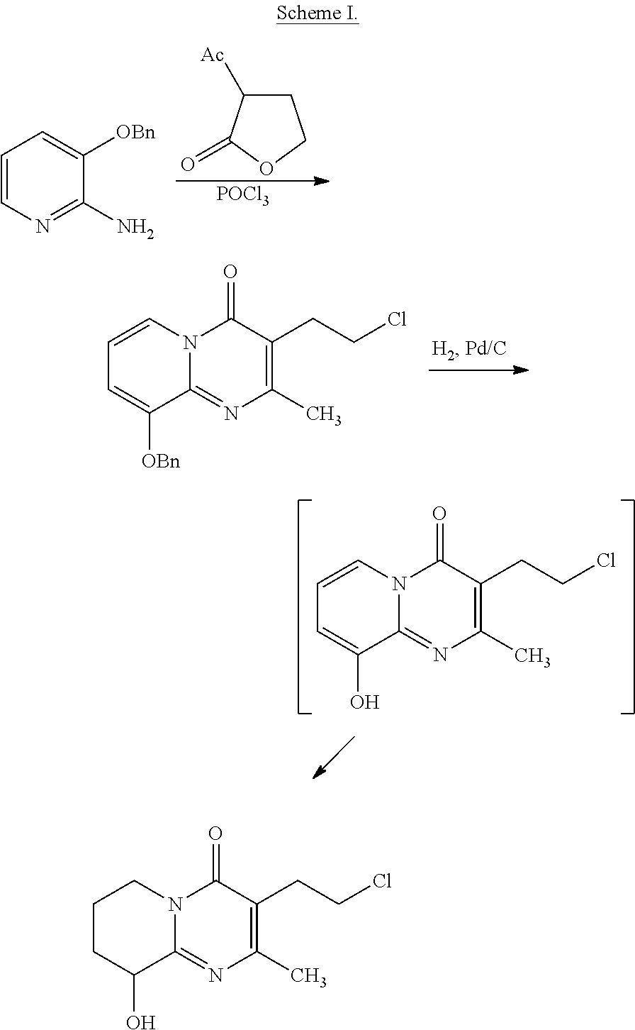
C1=CN=C(N)C([OBn])=C1.C1C([Ac])C(=O)OC1.[POCl3].C1=CN2C(=NC(C)=C(CCCl)C2=O)C([OBn])=C1.C1=CN2C(=NC(C)=C(CCCl)C2=O)C(O)=C1.C1CC(O)C2=NC(C)=C(CCCl)C(=O)N2C1
